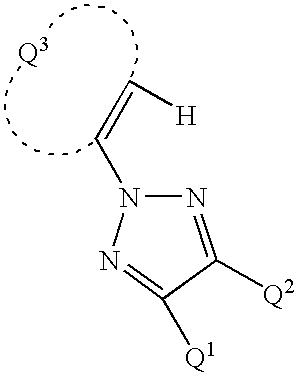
N1=C([Q2])C([Q1])=NN1C=C[H]
